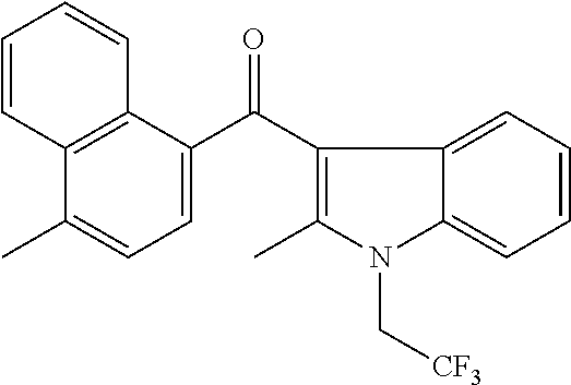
C1(C)=CC=C(C(C2=C(C)N(C[CF3])C3=CC=CC=C23)=O)C2=C1C=CC=C2
